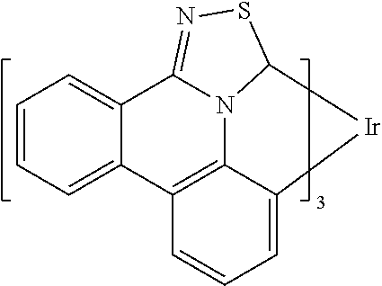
C12=NSC3N1C1=C(C4=CC=CC=C24)C=CC=C1[Ir]3
